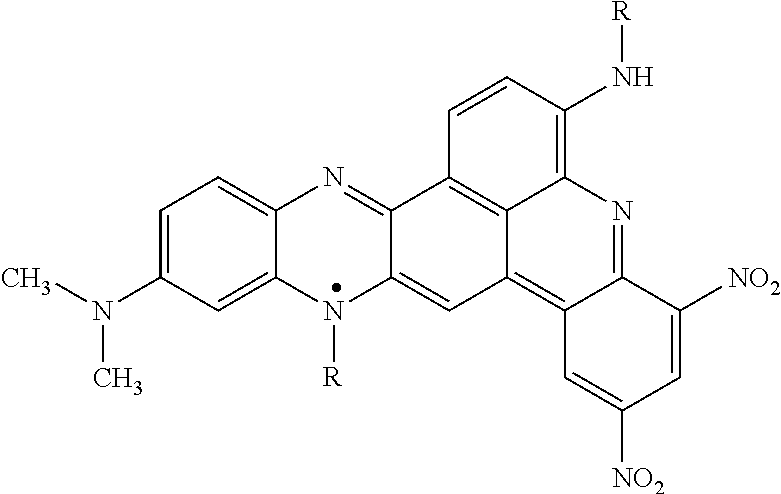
C1=C(N(C)C)C=C2C(=C1)N=C1C(=CC3=C4C(=NC5=C(N[R])C=CC1=C35)C([NO2])=CC([NO2])=C4)N2[R]
